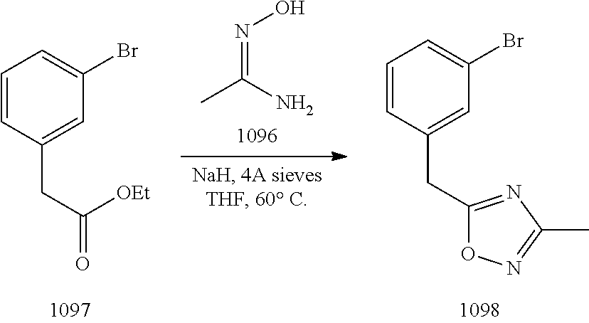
C1=CC(CC(=O)[OEt])=CC(Br)=C1.N(=C(N)C)O.C1=CC(CC2=NC(C)=NO2)=CC(Br)=C1
